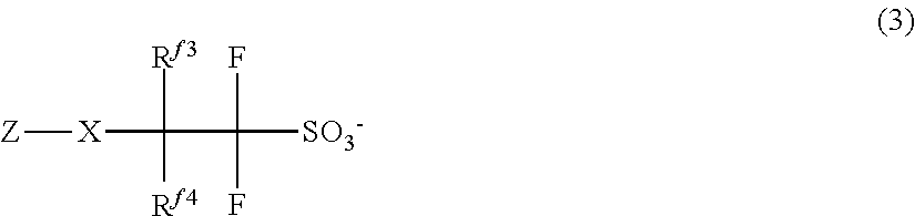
[X](C(C([SO3-])(F)F)([Rf3])[Rf4])[Z]
